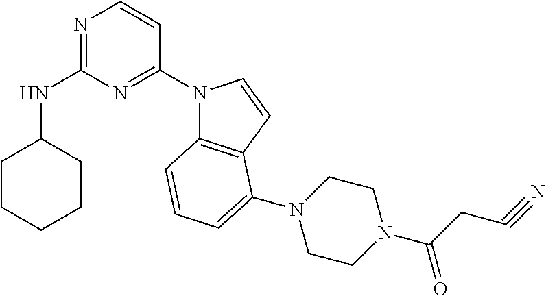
C1CCCCC1NC1=NC=CC(N2C3=C(C=C2)C(N2CCN(C(=O)CC#N)CC2)=CC=C3)=N1
